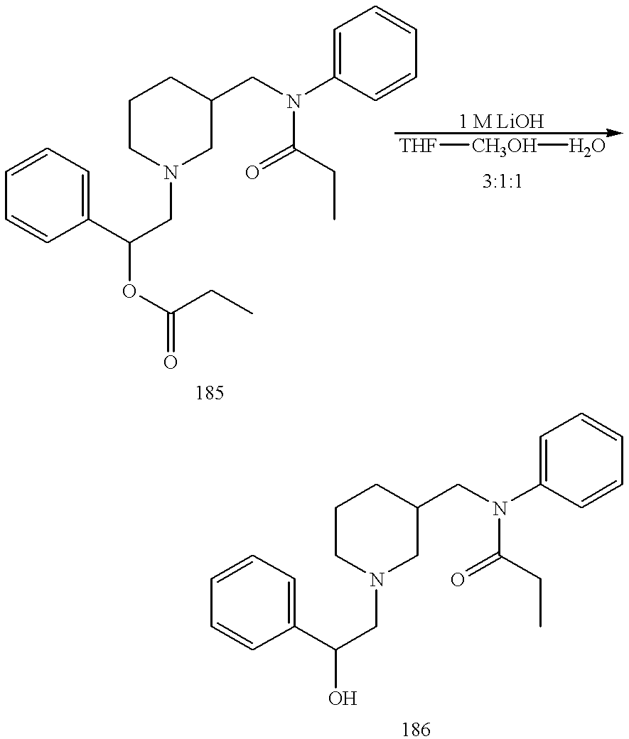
C1CN(CC(C2=CC=CC=C2)OC(CC)=O)CC(CN(C2=CC=CC=C2)C(=O)CC)C1.[THF][CH3OH]O.C1CN(CC(C2=CC=CC=C2)O)CC(CN(C2=CC=CC=C2)C(=O)CC)C1
